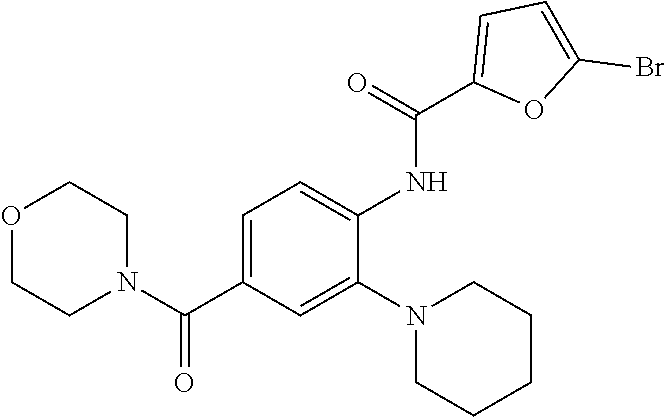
C1=C(NC(=O)C2=CC=C(Br)O2)C(N2CCCCC2)=CC(C(N2CCOCC2)=O)=C1
